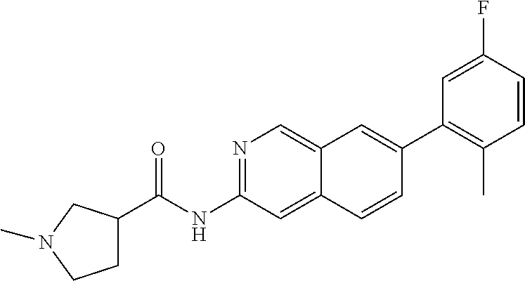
N1=C(NC(=O)C2CCN(C)C2)C=C2C(=C1)C=C(C1=C(C)C=CC(F)=C1)C=C2
